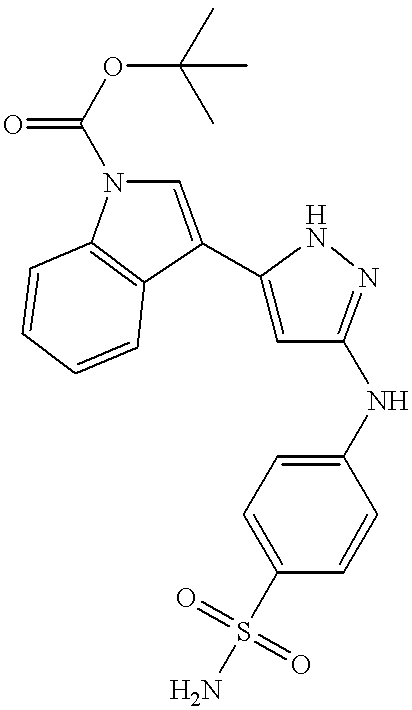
C1=CC2=C(C=C1)C(C1=CC(NC3=CC=C(S(=O)(=O)N)C=C3)=NN1)=CN2C(OC(C)(C)C)=O
